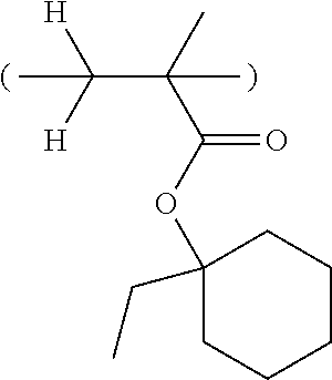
O(C(=O)C(C([H])([H])C)(C)C)C1(CC)CCCCC1
